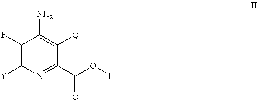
C1(F)=C([Y])N=C(C(O[H])=O)C([Q])=C1N
